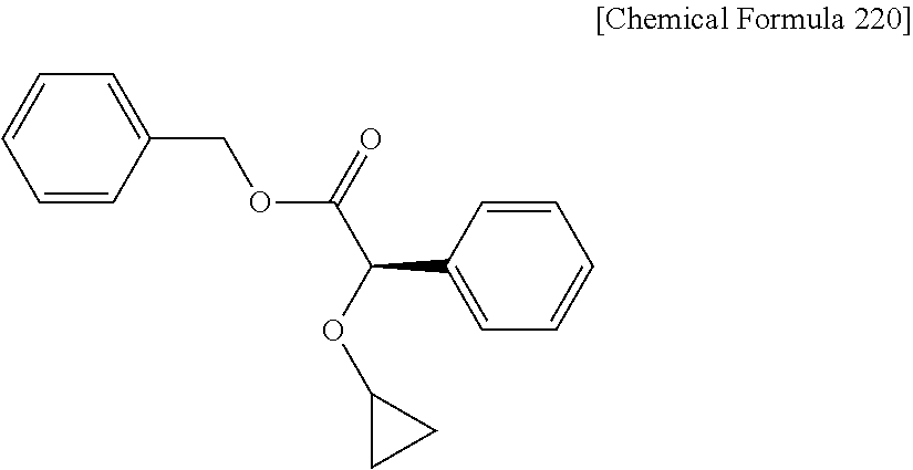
C1=CC(COC(=O)C(C2=CC=CC=C2)OC2CC2)=CC=C1
